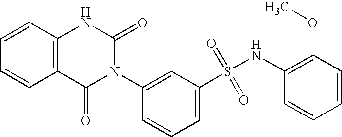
C1=CC2=C(C=C1)C(=O)N(C1=CC(S(=O)(=O)NC3=C(OC)C=CC=C3)=CC=C1)C(=O)N2
